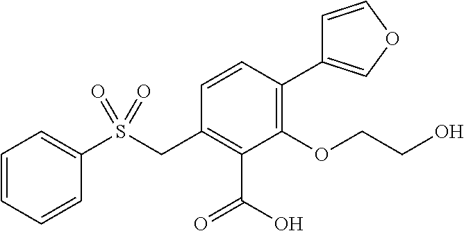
C1=CC=CC(S(CC2=C(C(O)=O)C(OCCO)=C(C3=COC=C3)C=C2)(=O)=O)=C1
